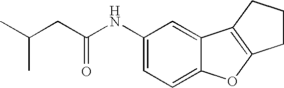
C1(NC(CC(C)C)=O)=CC=C2C(=C1)C1=C(O2)CCC1
